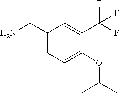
C1(CN)=CC=C(OC(C)C)C(C(F)(F)F)=C1
